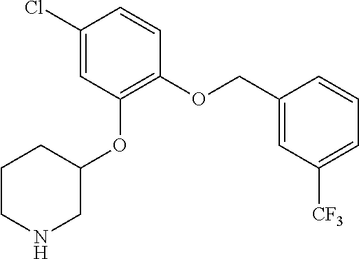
C1(OCC2=CC([CF3])=CC=C2)=C(OC2CCCNC2)C=C(Cl)C=C1
